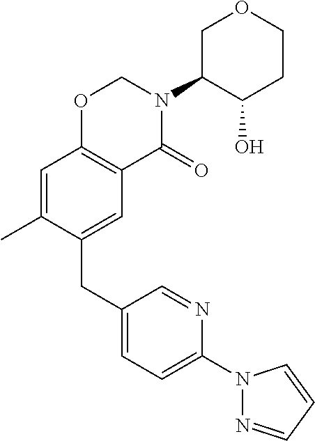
C1(CC2=CC3=C(C=C2C)OCN(C2C(O)CCOC2)C3=O)=CC=C(N2N=CC=C2)N=C1
